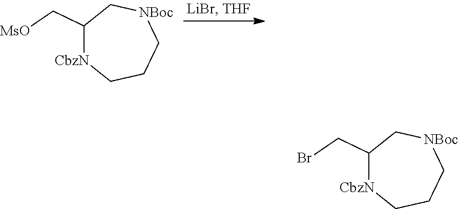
C1(C[MsO])[CbzN]CCC[NBoc]C1.C1(CBr)[CbzN]CCC[NBoc]C1
